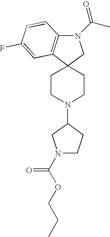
C12(CCN(C3CCN(C(OCCC)=O)C3)CC1)C1=C(N(C(=O)C)C2)C=CC(F)=C1
